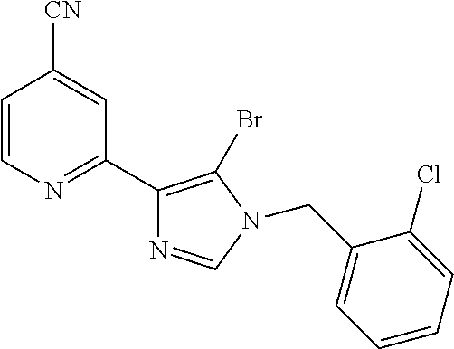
C1=CN=C(C2=C(Br)N(CC3=CC=CC=C3Cl)C=N2)C=C1[CN]
